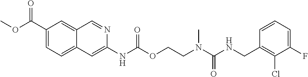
C1=CC(CNC(N(CCOC(NC2=CC3=CC=C(C(OC)=O)C=C3C=N2)=O)C)=O)=C(Cl)C(F)=C1
